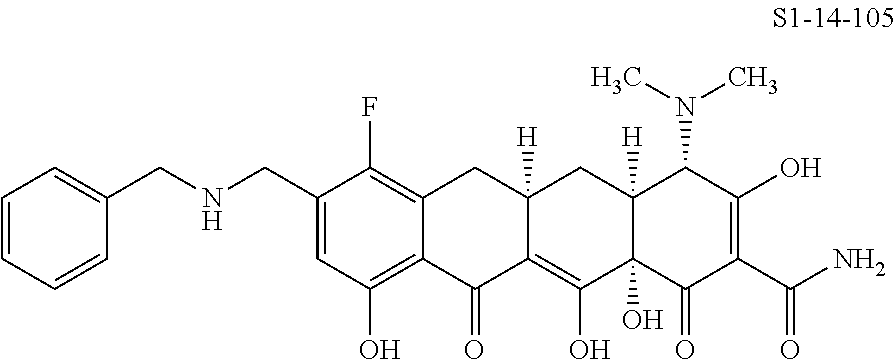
C1(CNCC2=CC=CC=C2)=CC(O)=C2C(=C1F)CC1([H])C(=C(O)C3(O)C([H])(C1)C(N(C)C)C(O)=C(C(N)=O)C3=O)C2=O
